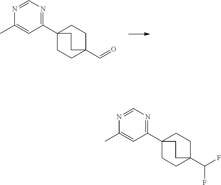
C1(C23CCC(C=O)(CC2)CC3)=NC=NC(C)=C1.C1(C23CCC(C(F)F)(CC2)CC3)=NC=NC(C)=C1
